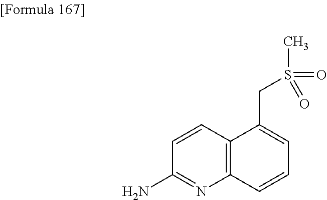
C1(N)=NC2=C(C=C1)C(CS(=O)(C)=O)=CC=C2
